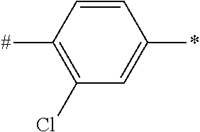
C1=CC([#])=C(Cl)C=C1*
